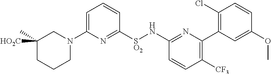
C1=C(N2CC([HO2C])(C)CCC2)N=C([SO2]NC2=NC(C3=C(Cl)C=CC(OC)=C3)=C([CF3])C=C2)C=C1
